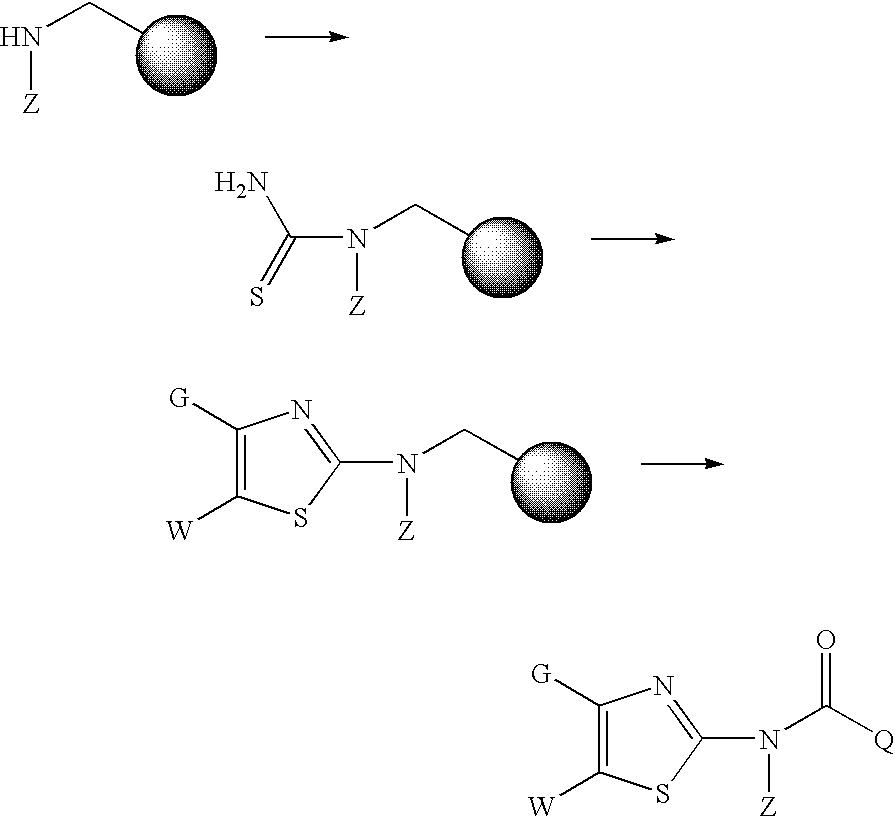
N(CC)[Z].N(CC)([Z])C(=S)N.N(CC)([Z])C1=NC([G])=C([W])S1.N(C([Q])=O)([Z])C1=NC([G])=C([W])S1
